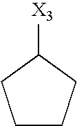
C1CCC([X3])C1
